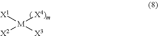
[X1][M]([X3])([X4)m])[X2]
